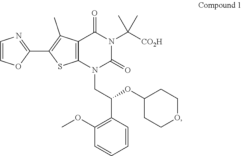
C1(OC(C2=C(OC)C=CC=C2)CN2C(=O)N(C(C)(C)[CO2H])C(=O)C3=C2SC(C2=NC=CO2)=C3C)CCOCC1
